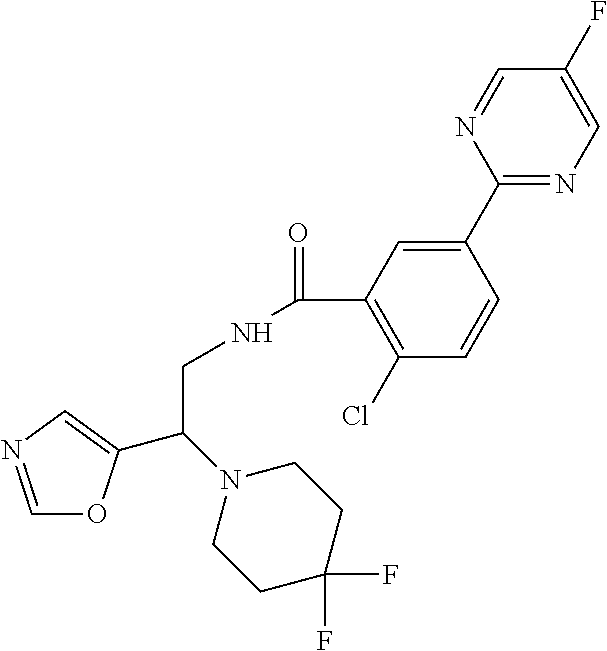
C1=NC=C(C(N2CCC(F)(F)CC2)CNC(=O)C2=C(Cl)C=CC(C3=NC=C(F)C=N3)=C2)O1
